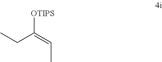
C(C(=CC)[OTIPS])C
